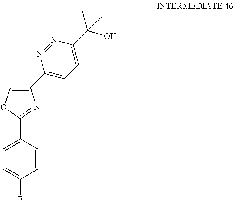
C1(C2=COC(C3=CC=C(F)C=C3)=N2)=CC=C(C(C)(O)C)N=N1
